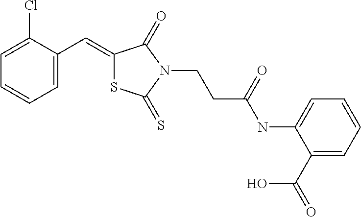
C1=C(C=C2SC(=S)N(CCC(NC3=CC=CC=C3C(=O)O)=O)C2=O)C(Cl)=CC=C1
